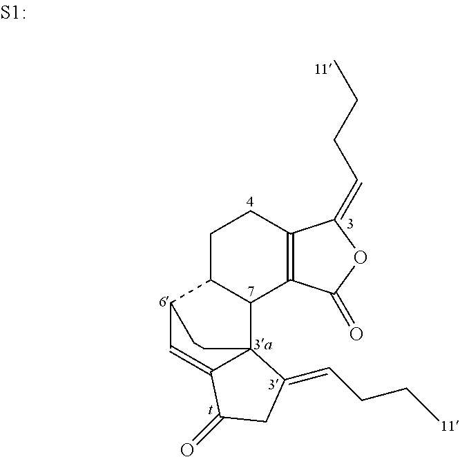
C1C2C(C3=C(C1)C(=CCCC)OC3=O)C13C(=CC2CC1)C(=O)CC3=CCCC
